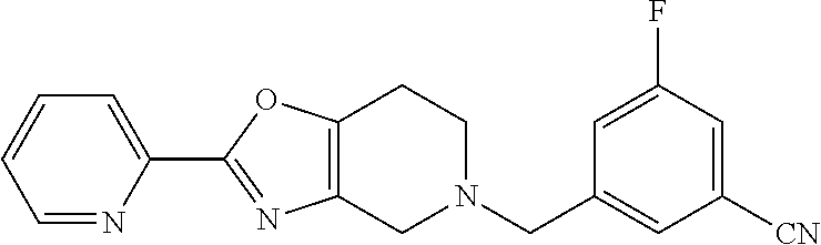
C12=C(N=C(C3=CC=CC=N3)O1)CN(CC1=CC([CN])=CC(F)=C1)CC2
